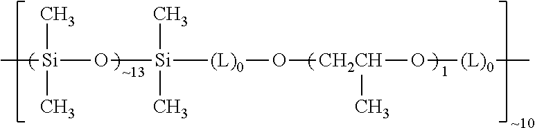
C[Si](C)(C)O[Si](C)(C)[(L)0]O[CH2CH](O[(L)0]C)C
